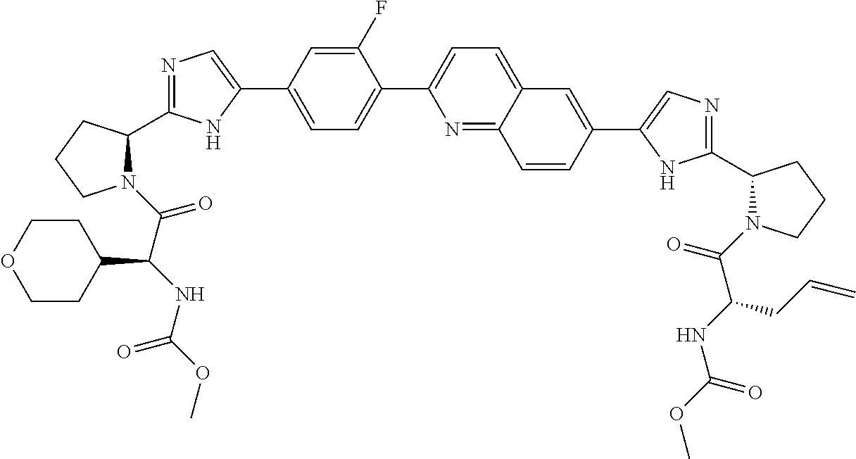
N1(C(C(NC(OC)=O)C2CCOCC2)=O)C(C2=NC=C(C3=CC=C(C4=CC=C5C(=N4)C=CC(C4=CN=C(C6N(C(=O)C(NC(OC)=O)CC=C)CCC6)N4)=C5)C(F)=C3)N2)CCC1
